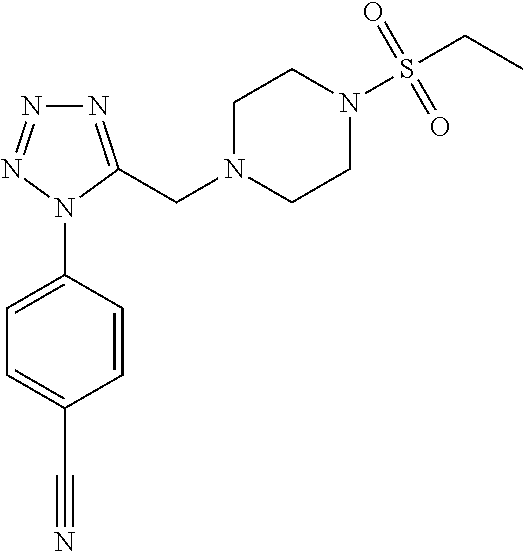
C1=C(N2C(CN3CCN(S(CC)(=O)=O)CC3)=NN=N2)C=CC(C#N)=C1
